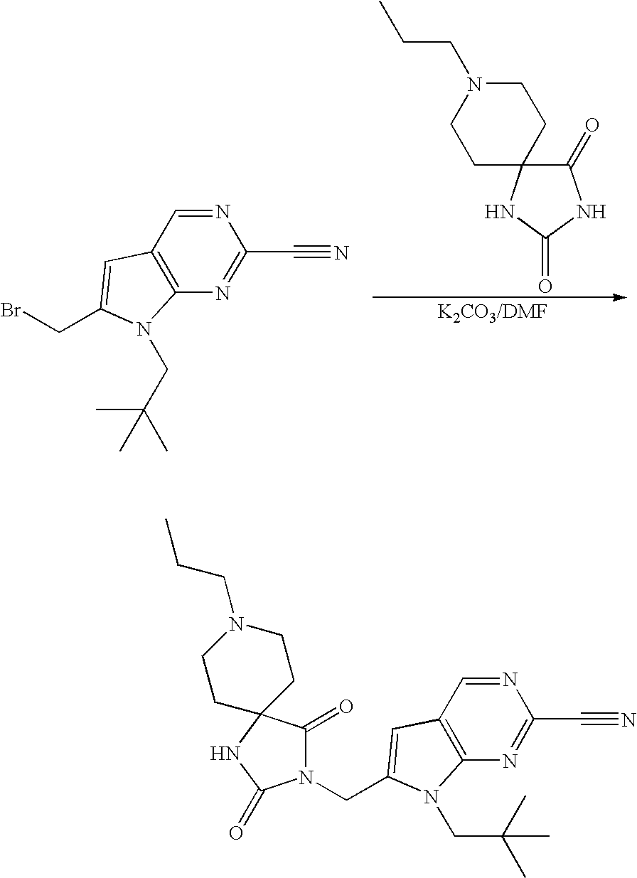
N1=CC2=C(N=C1C#N)N(CC(C)(C)C)C(CBr)=C2.CCCN1CCC2(CC1)C(=O)NC(=O)N2.N1=CC2=C(N=C1C#N)N(CC(C)(C)C)C(CN1C(=O)C3(NC1=O)CCN(CCC)CC3)=C2
